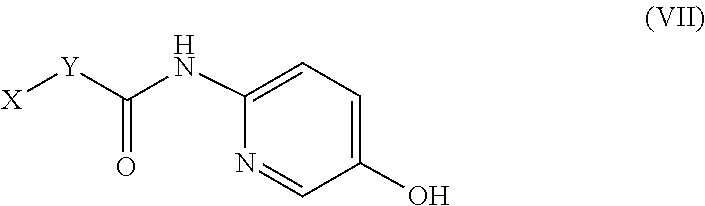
C1=C(NC([Y][X])=O)N=CC(O)=C1
